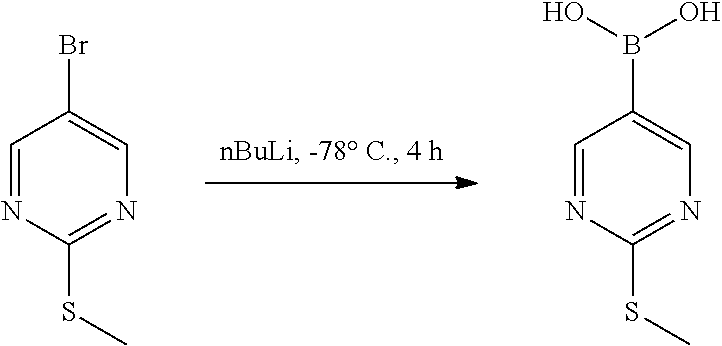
C1=NC(SC)=NC=C1Br.C1=NC(SC)=NC=C1B(O)O
